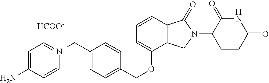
C(OC1=CC=CC2=C1CN(C1CCC(=O)NC1=O)C2=O)C1=CC=C(C[N+]2=CC=C(N)C=C2)C=C1.[HCOO-]
